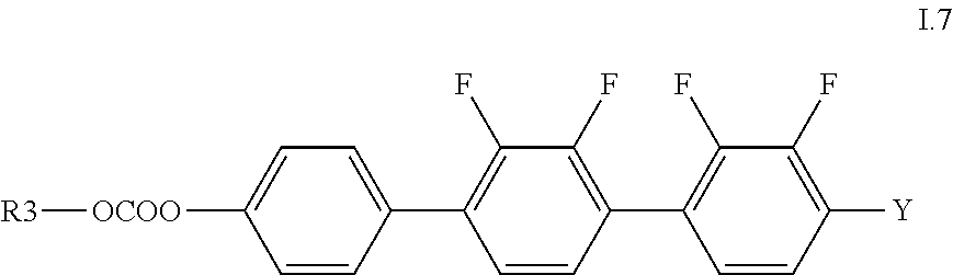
[R3][OCOO]C1=CC=C(C2=C(F)C(F)=C(C3=C(F)C(F)=C([Y])C=C3)C=C2)C=C1
